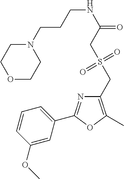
C1=CC(OC)=CC(C2=NC(CS(CC(NCCCN3CCOCC3)=O)(=O)=O)=C(C)O2)=C1
